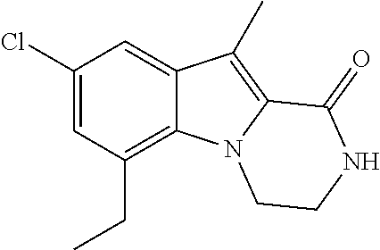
C1(Cl)=CC(CC)=C2C(=C1)C(C)=C1N2CCNC1=O
